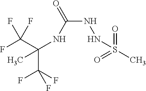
C(C(F)(F)F)(NC(NNS(C)(=O)=O)=O)(C)C(F)(F)F
